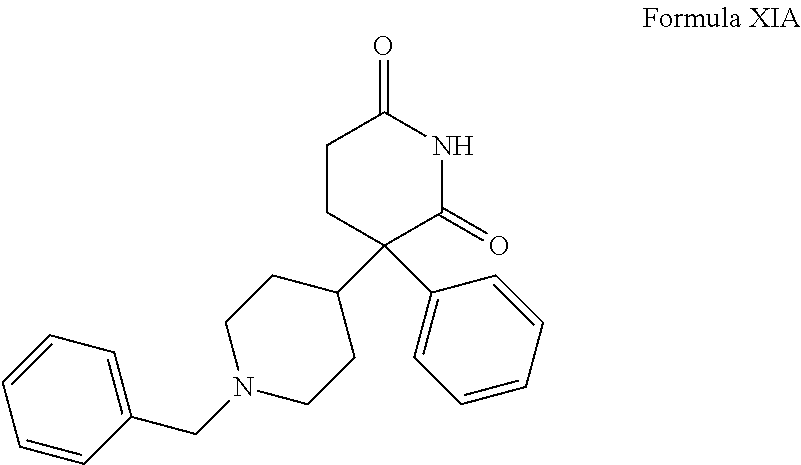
C1CC(C2CCN(CC3=CC=CC=C3)CC2)(C2=CC=CC=C2)C(=O)NC1=O
